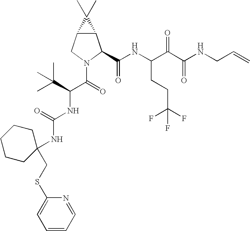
C12C(CN(C(=O)C(C(C)(C)C)NC(NC3(CSC4=CC=CC=N4)CCCCC3)=O)C1C(NC(C(C(NCC=C)=O)=O)CCC(F)(F)F)=O)C2(C)C
